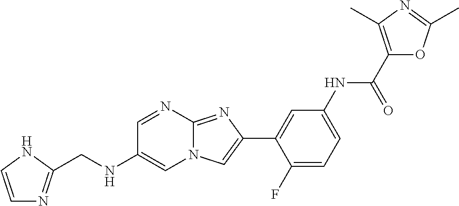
C1=NC2=NC(C3=CC(NC(C4=C(C)N=C(C)O4)=O)=CC=C3F)=CN2C=C1NCC1=NC=CN1
